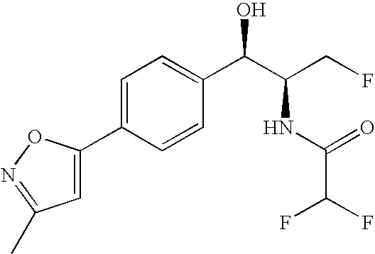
C1=C(C2=CC(C)=NO2)C=CC(C(C(CF)NC(=O)C(F)F)O)=C1
